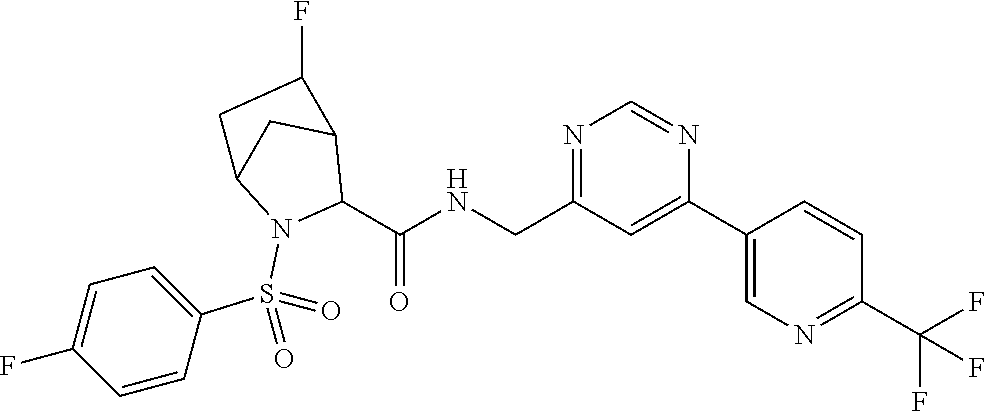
N1=C(CNC(C2N(S(C3=CC=C(F)C=C3)(=O)=O)C3CC2C(F)C3)=O)C=C(C2=CN=C(C(F)(F)F)C=C2)N=C1
